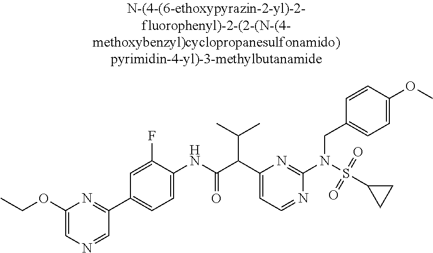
C1(C2=NC(OCC)=CN=C2)=CC=C(NC(C(C2=CC=NC(N(S(C3CC3)(=O)=O)CC3=CC=C(OC)C=C3)=N2)C(C)C)=O)C(F)=C1
